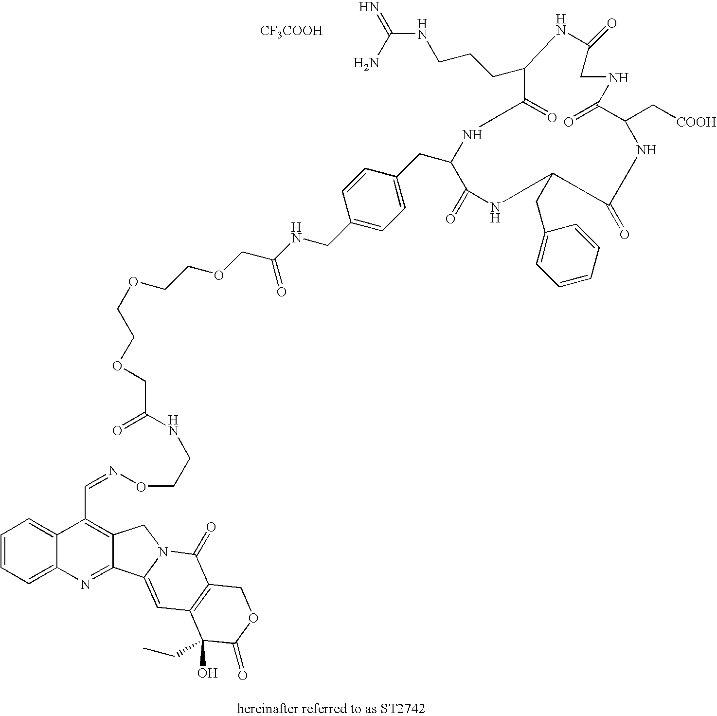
[CF3COOH].C1=CC=C2C(=C1)C(C=NOCCNC(=O)COCCOCCOCC(NCC1=CC=C(CC3C(=O)NC(CC4=CC=CC=C4)CC(=O)NC(C[COOH])C(=O)NCC(=O)NC(CCCNC(=N)N)C(=O)N3)C=C1)=O)=C1C(=N2)C2=CC3=C(C(=O)N2C1)COC(=O)C3(O)CC
